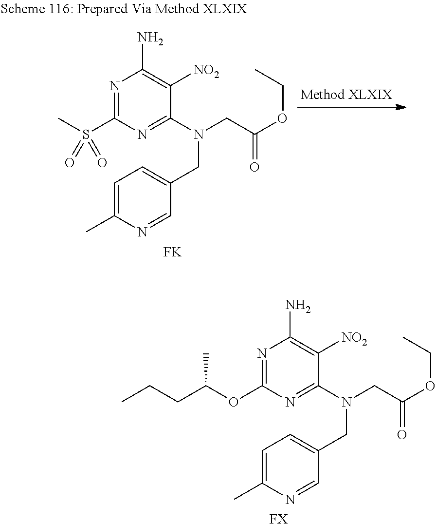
N1=C(S(C)(=O)=O)N=C(N(CC2=CC=C(C)N=C2)CC(OCC)=O)C([NO2])=C1N.[FK].N1=C(OC(CCC)C)N=C(N(CC2=CC=C(C)N=C2)CC(OCC)=O)C([NO2])=C1N.[FX]
